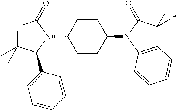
O1C(C)(C)C(C2=CC=CC=C2)N(C2CCC(N3C(=O)C(F)(F)C4=C3C=CC=C4)CC2)C1=O
